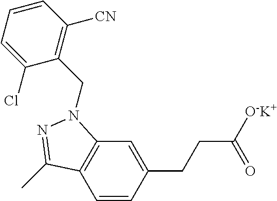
C1=CC(CCC([O-K+])=O)=CC2=C1C(C)=NN2CC1=C([CN])C=CC=C1Cl
